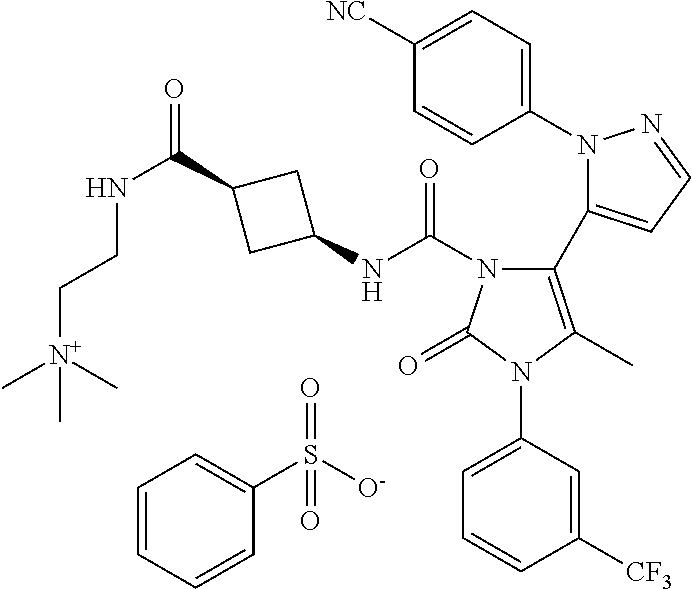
C1=CC=CC(S([O-])(=O)=O)=C1.C1(N2N=CC=C2C2=C(C)N(C3=CC=CC([CF3])=C3)C(=O)N2C(NC2CC(C(NCC[N+](C)(C)C)=O)C2)=O)=CC=C([NC])C=C1
